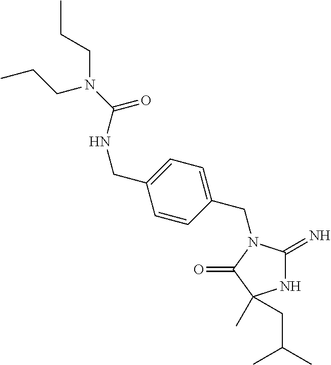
N1C(=N)N(CC2=CC=C(CNC(=O)N(CCC)CCC)C=C2)C(=O)C1(C)CC(C)C
